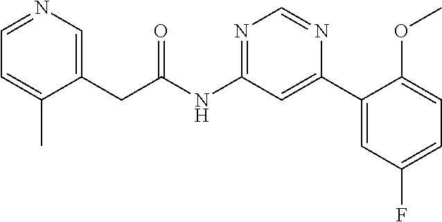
C1(CC(NC2=NC=NC(C3=CC(F)=CC=C3OC)=C2)=O)=CN=CC=C1C
